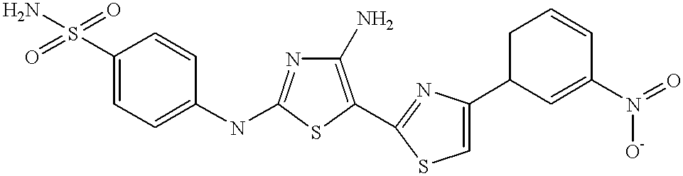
C1(S(=O)(=O)N)=CC=C(NC2=NC(N)=C(C3=NC(C4C=C(N(=O)[O-])C=CC4)=CS3)S2)C=C1
